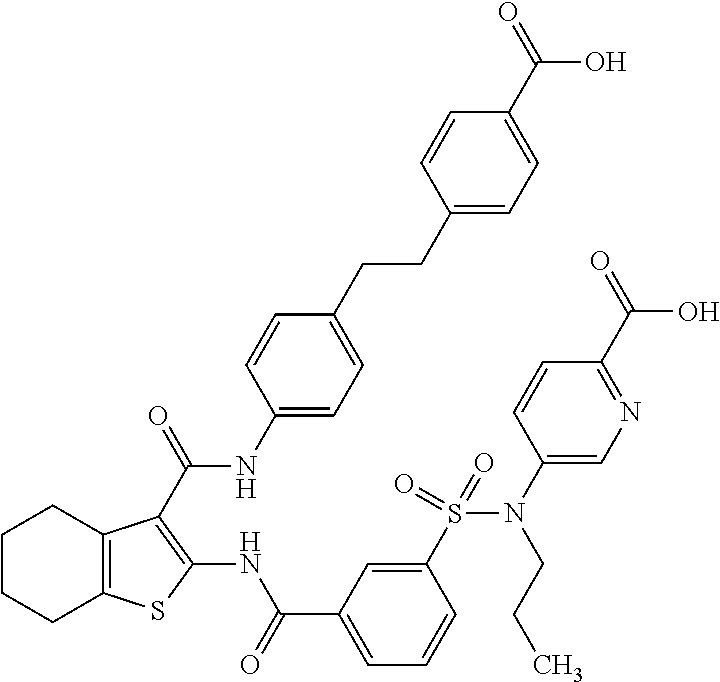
C1CCC2=C(C1)C(C(=O)NC1=CC=C(CCC3=CC=C(C(=O)O)C=C3)C=C1)=C(NC(C1=CC=CC(S(N(C3=CN=C(C(=O)O)C=C3)CCC)(=O)=O)=C1)=O)S2
